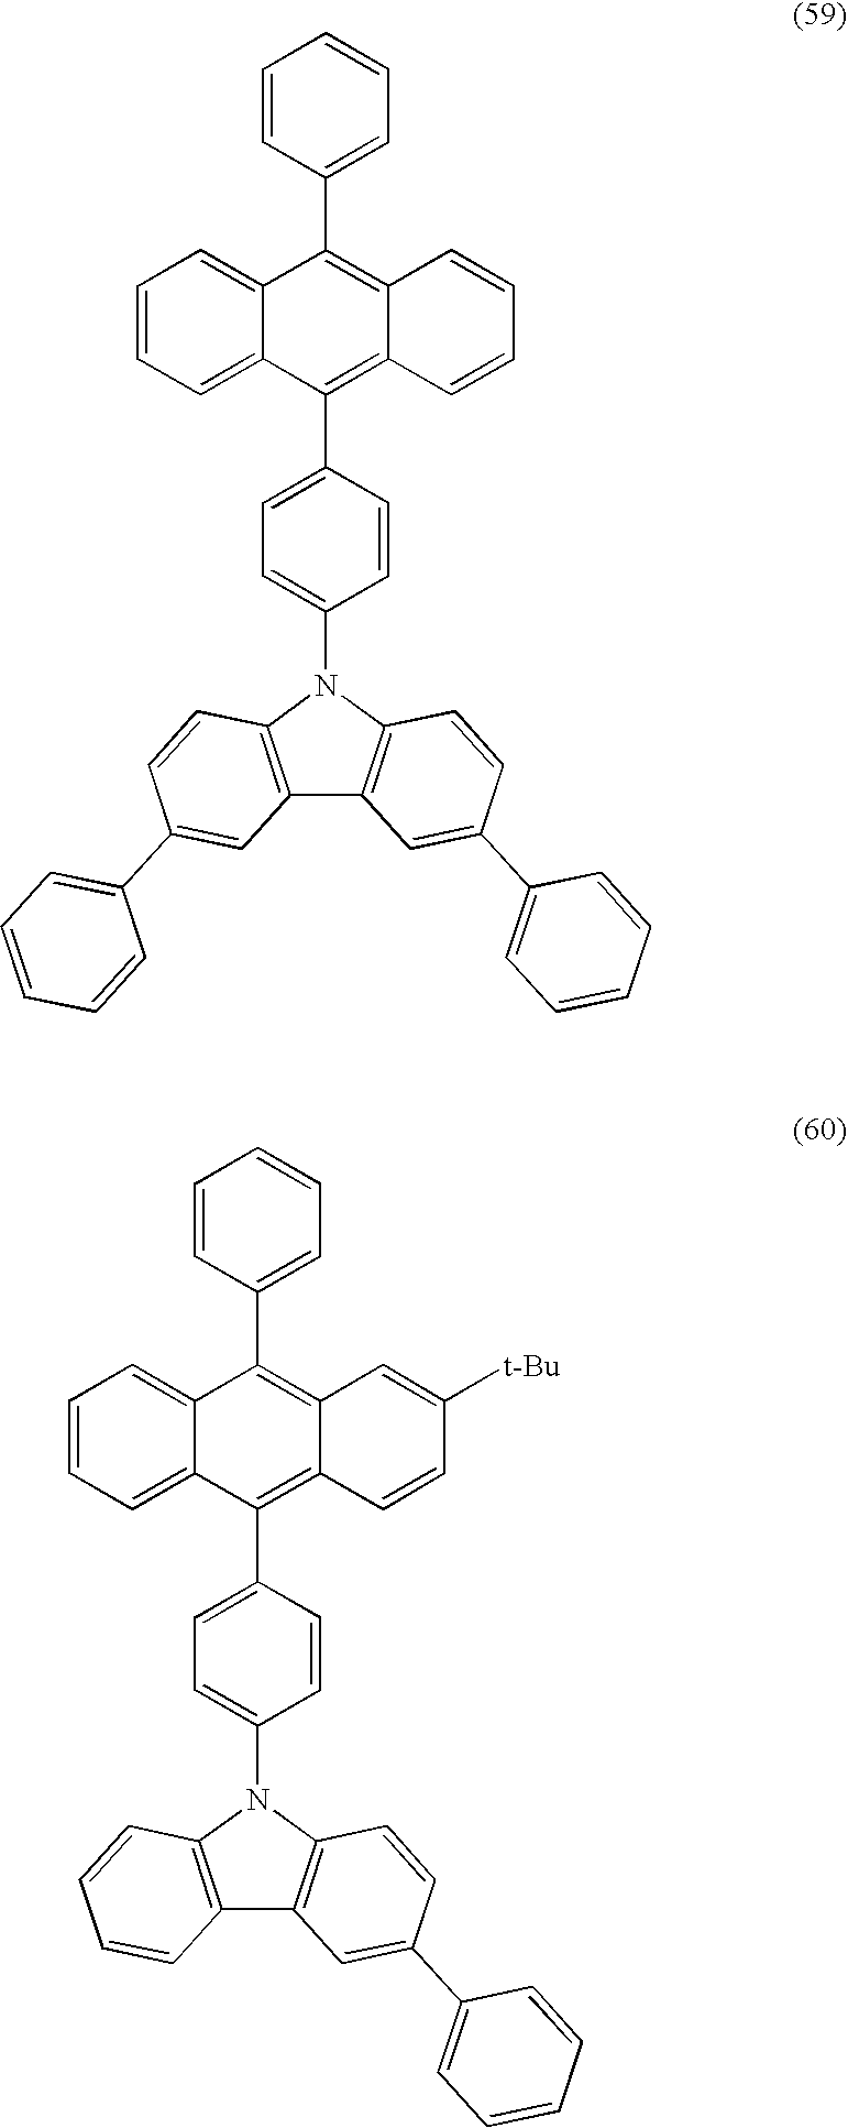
C1=CC(C2=C3C(=C(C4=CC=C(N5C6=C(C7=C5C=CC(C5=CC=CC=C5)=C7)C=C(C5=CC=CC=C5)C=C6)C=C4)C4=CC=CC=C24)C=CC=C3)=CC=C1.C1=CC(C2=C3C(=C(C4=CC=C(N5C6=C(C7=C5C=CC(C5=CC=CC=C5)=C7)C=CC=C6)C=C4)C4=CC=CC=C24)C=CC([t-Bu])=C3)=CC=C1
